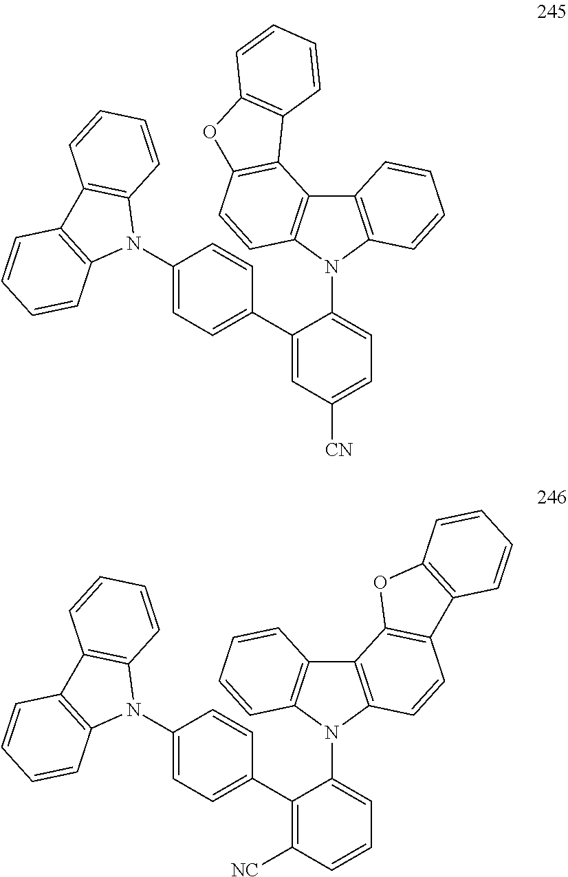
C12=C(N(C3=CC=CC([NC])=C3C3=CC=C(N4C5=C(C6=C4C=CC=C6)C=CC=C5)C=C3)C3=C1C=CC=C3)C=CC1=C2OC2=C1C=CC=C2.C12=C(N(C3=CC=C([CN])C=C3C3=CC=C(N4C5=C(C6=C4C=CC=C6)C=CC=C5)C=C3)C3=C1C1=C(C=C3)OC3=C1C=CC=C3)C=CC=C2
